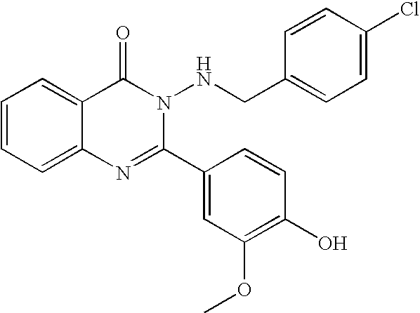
C1=CC=C2C(=C1)C(=O)N(NCC1=CC=C(Cl)C=C1)C(C1=CC(OC)=C(O)C=C1)=N2
